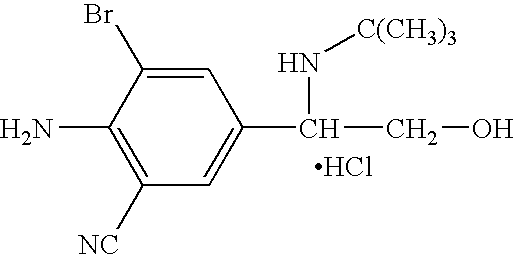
C1=C(Br)C(N)=C([NC])C=C1C(CO)N[C(CH3)3].Cl
